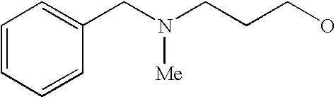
C(CCO)N(CC1=CC=CC=C1)[Me]
